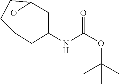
C1C2CC(NC(=O)OC(C)(C)C)CC(C1)O2
